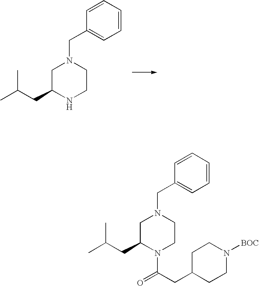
C1C(CC(C)C)NCCN1CC1=CC=CC=C1.C1C(CC(C)C)N(C(CC2CCN([BOC])CC2)=O)CCN1CC1=CC=CC=C1
